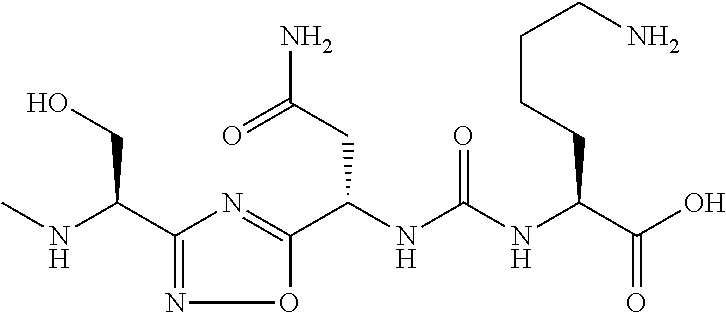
C1(C(NC)CO)=NOC(C(NC(=O)NC(C(O)=O)CCCCN)CC(N)=O)=N1
